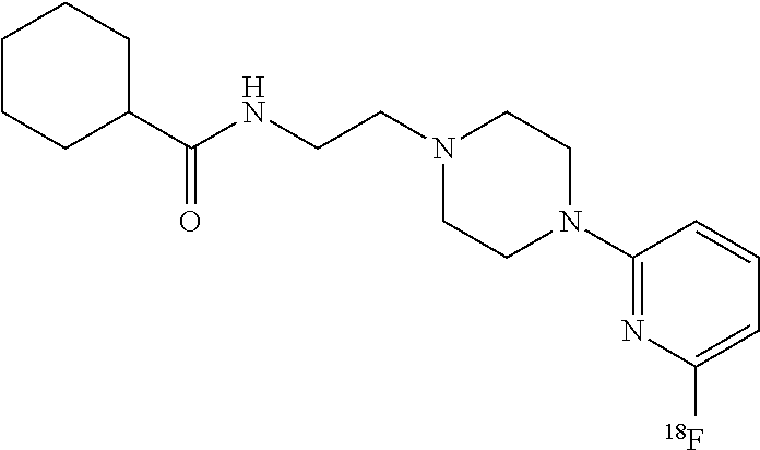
C1CCC(C(NCCN2CCN(C3=NC([18F])=CC=C3)CC2)=O)CC1
